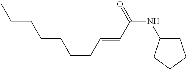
CCCCCC=CC=CC(NC1CCCC1)=O
